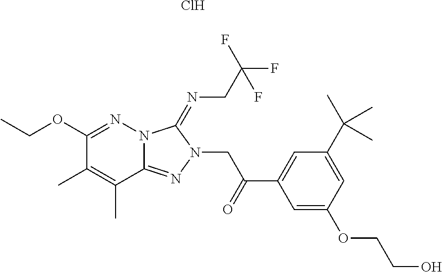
N12C(=NN(CC(C3=CC(C(C)(C)C)=CC(OCCO)=C3)=O)C1=NCC(F)(F)F)C(C)=C(C)C(OCC)=N2.Cl
